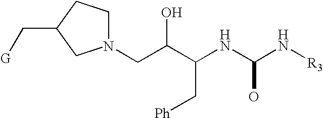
N1(CC(C(NC(N[R3])O)C[Ph])O)CCC(C[G])C1
